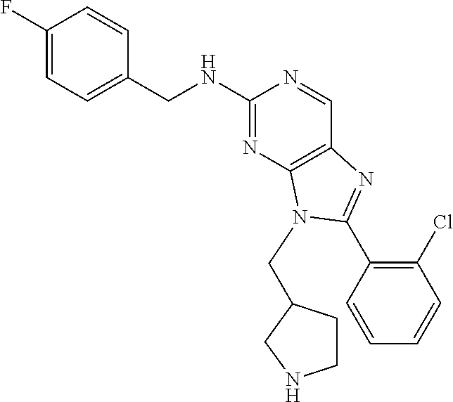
C1(F)=CC=C(CNC2=NC3=C(C=N2)N=C(C2=C(Cl)C=CC=C2)N3CC2CCNC2)C=C1
